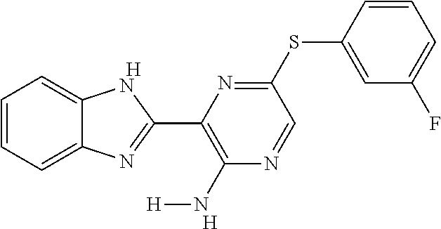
[H].C1=CC=C2C(=C1)NC(C1=C(N[H])N=CC(SC3=CC(F)=CC=C3)=N1)=N2.[H]
